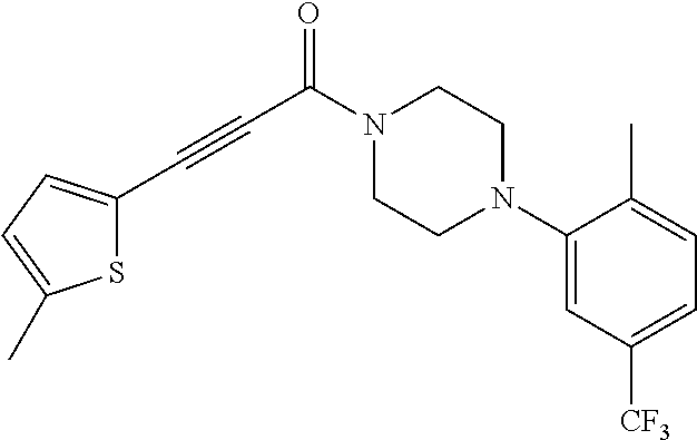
N1(C(C#CC2=CC=C(C)S2)=O)CCN(C2=CC([CF3])=CC=C2C)CC1
